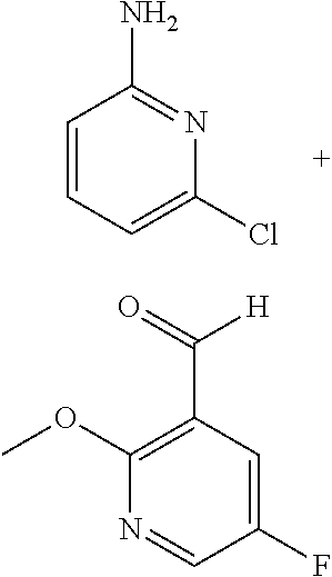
C1=CC=C(Cl)N=C1N.C1(OC)=C(C([H])=O)C=C(F)C=N1
